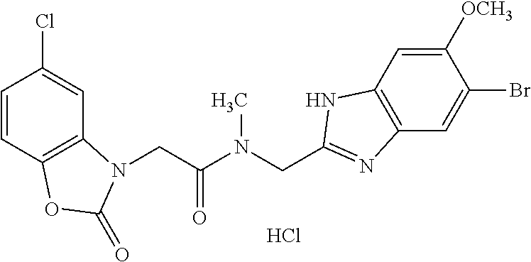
C1=CC2=C(C=C1Cl)N(CC(N(CC1=NC3=C(C=C([OCH3])C(Br)=C3)N1)C)=O)C(=O)O2.Cl
